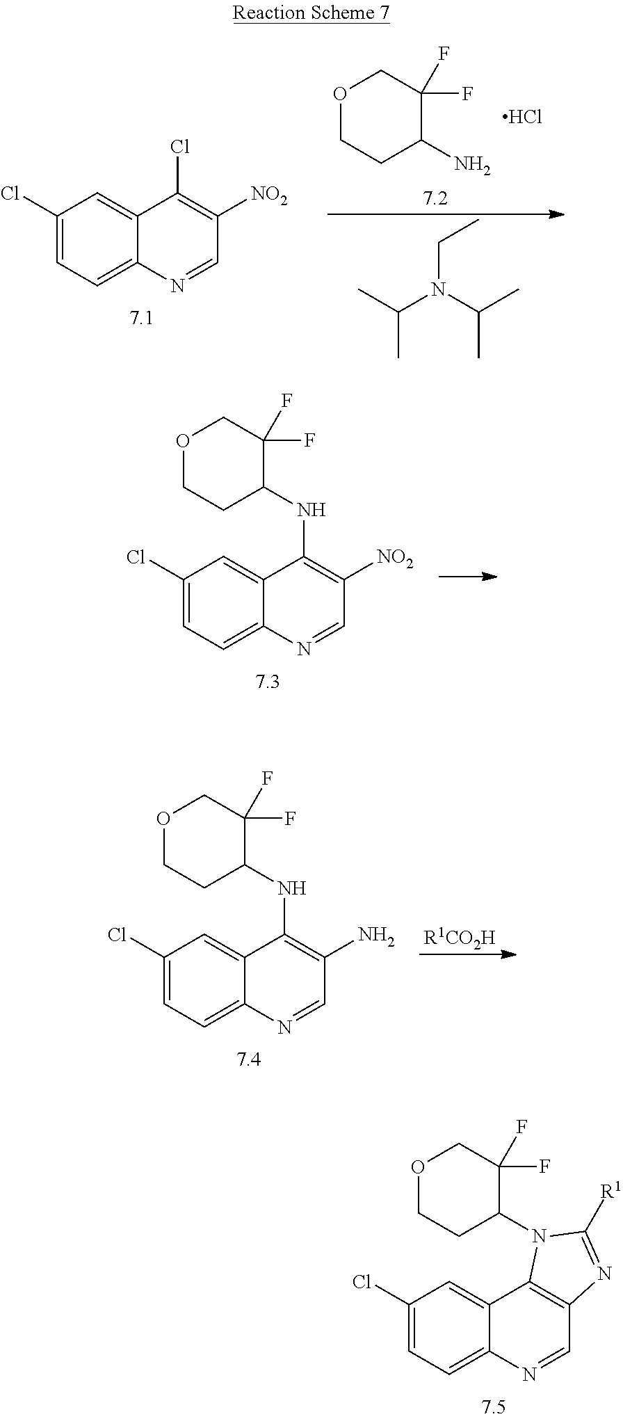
O1CCC(N)C(F)(F)C1.Cl.CC(N(C(C)C)CC)C.C1(Cl)=CC=C2C(=C1)C(Cl)=C([NO2])C=N2.C1(Cl)=CC=C2C(=C1)C(NC1C(F)(F)COCC1)=C([NO2])C=N2.C1(Cl)=CC=C2C(=C1)C(NC1C(F)(F)COCC1)=C(N)C=N2.[R1CO2H].C1(Cl)=CC=C2C(=C1)C1=C(C=N2)N=C([R1])N1C1C(F)(F)COCC1
